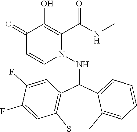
C1(=O)C=CN(NC2C3=C(SCC4=CC=CC=C24)C=C(F)C(F)=C3)C(C(NC)=O)=C1O
